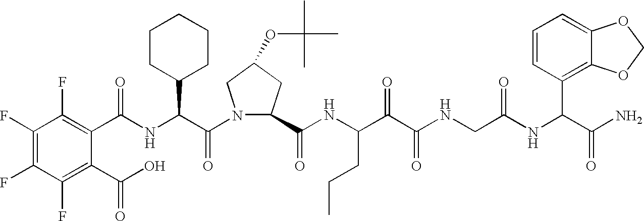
C(NC(C(N1C(C(NC(C(C(NCC(NC(C(N)=O)C2=C3C(=CC=C2)OCO3)=O)=O)=O)CCC)=O)CC(OC(C)(C)C)C1)=O)C1CCCCC1)(=O)C1=C(F)C(F)=C(F)C(F)=C1C(O)=O
